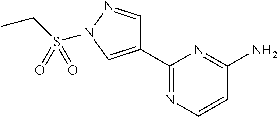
C1(C2=CN(S(CC)(=O)=O)N=C2)=NC=CC(N)=N1
